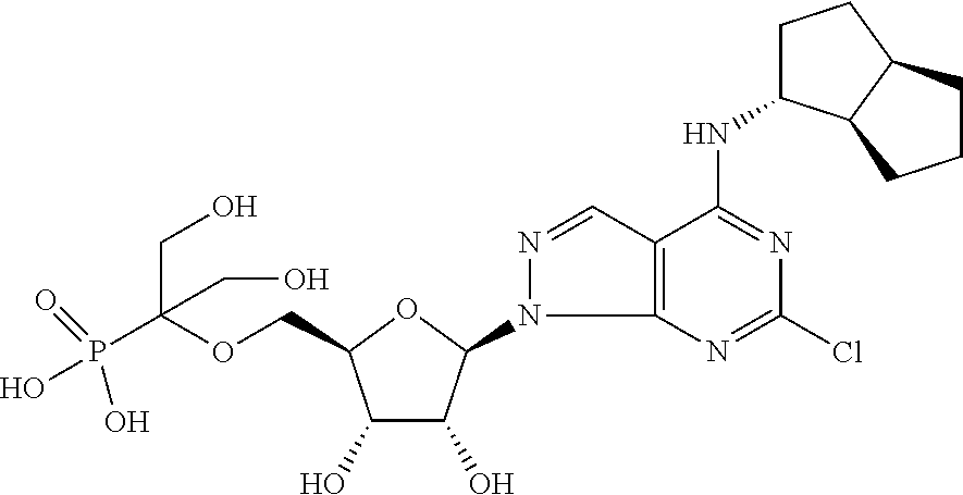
OP(C(OCC1C(O)C(O)C(N2C3=C(C=N2)C(NC2CCC4C2CCC4)=NC(Cl)=N3)O1)(CO)CO)(=O)O
